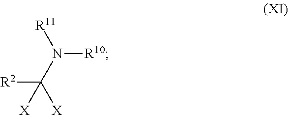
[R11]N(C([R2])([X])[X])[R10]
